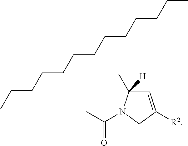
CCCCCCCCCCCCC.C1([R2])=CC(C)([H])N(C(C)=O)C1
